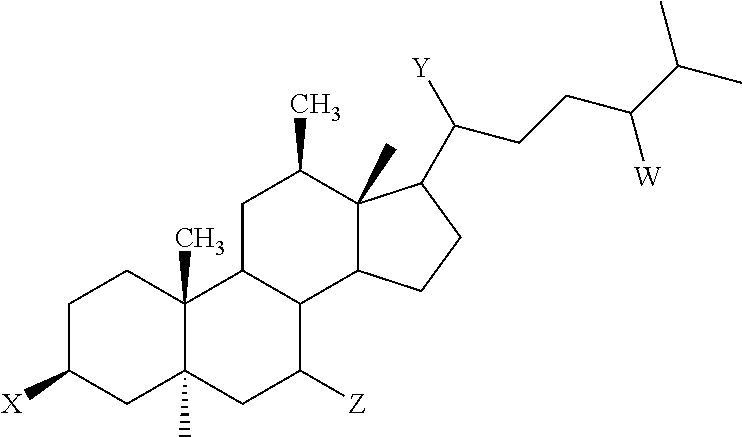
C1C([X])CC2(C)C(C)(C1)C1C(C([Z])C2)C2C(C)(C(C)C1)C(C([Y])CCC(C(C)C)[W])CC2
